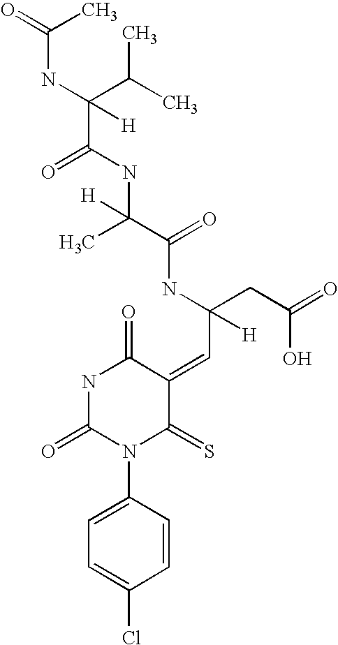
C(NC(C(C)C)(C(NC(C(=O)NC(CC(=O)O)(C=C1C(=O)NC(=O)N(C2=CC=C(Cl)C=C2)C1=S)[H])(C)[H])=O)[H])(C)=O
